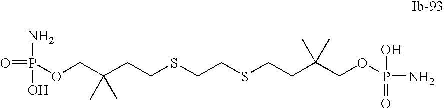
O=P(N)(O)OCC(CCSCCSCCC(COP(O)(=O)N)(C)C)(C)C
